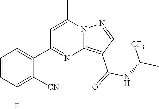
C12=C(C(=O)NC(C)[CF3])C=NN1C(C)=CC(C1=CC=CC(F)=C1[CN])=N2
